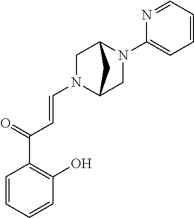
C1=CC=CC(O)=C1C(=O)C=CN1C2CN(C3=CC=CC=N3)C(C1)C2
